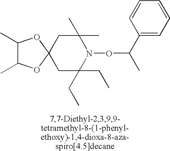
C1(C)C(C)OC2(O1)CC(C)(C)N(OC(C)C1=CC=CC=C1)C(CC)(CC)C2
